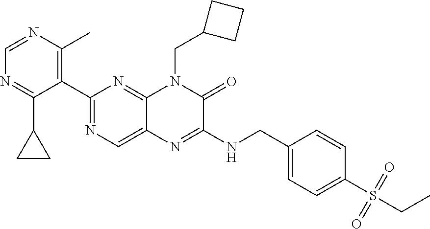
C1=NC(C)=C(C2=NC=C3C(=N2)N(CC2CCC2)C(=O)C(NCC2=CC=C(S(=O)(=O)CC)C=C2)=N3)C(C2CC2)=N1
